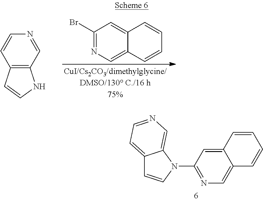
C12=C(C=NC=C1)NC=C2.C1(Br)=NC=C2C(=C1)C=CC=C2.C12=CC=NC=C1N(C1=NC=C3C(=C1)C=CC=C3)C=C2
